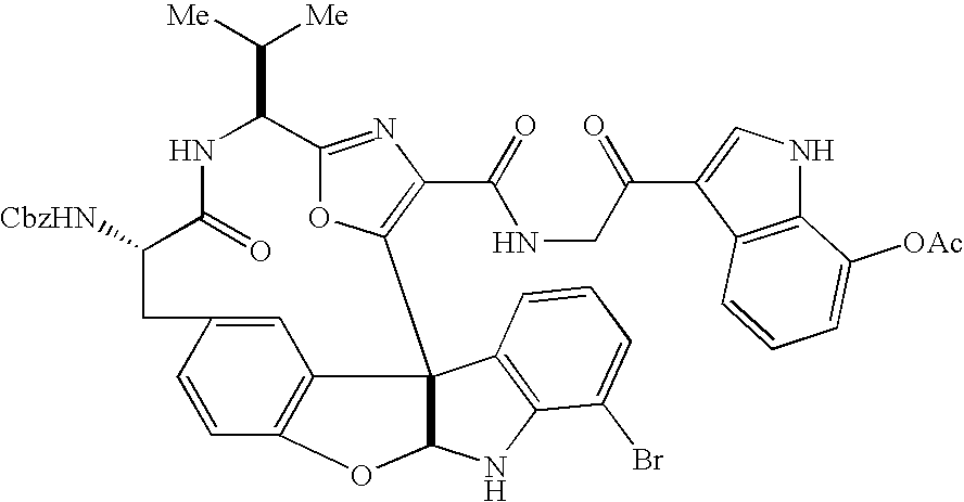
C1=C2C=CC3=C1C1(C4=C(C(=O)NCC(C5=CNC6=C5C=CC=C6[OAc])=O)N=C(C(C([Me])[Me])NC(=O)C([CbzHN])C2)O4)C(NC2=C1C=CC=C2Br)O3
